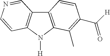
C12=C(N([H])C3=C1C=NC=C3)C(C)=C(C([H])=O)C=C2
